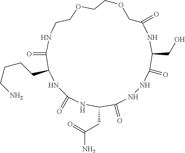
C1(=O)NNC(=O)C(CC(N)=O)NC(=O)NC(CCCCN)C(=O)NCCOCCOCC(=O)NC1CO
